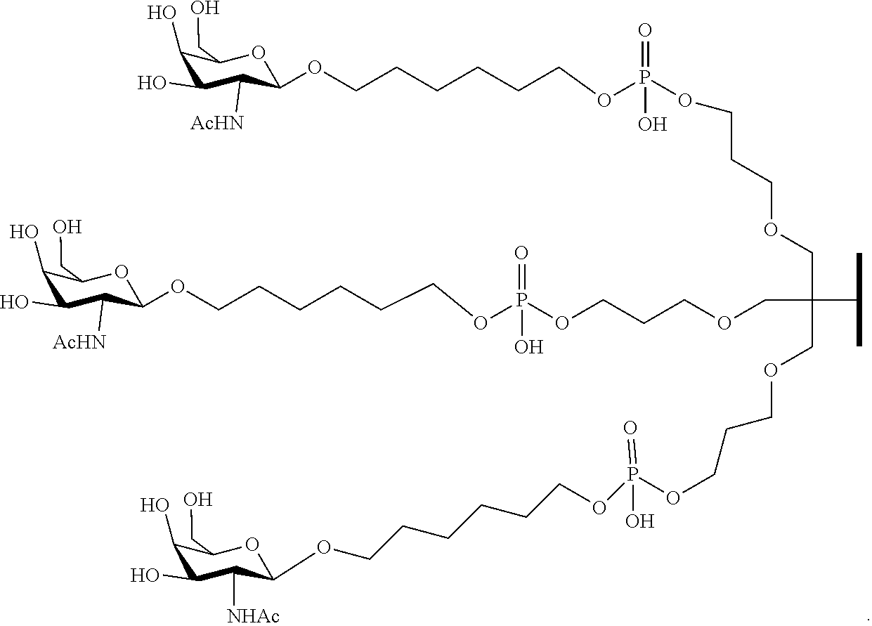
C1(O)C(O)C([AcHN])C(OCCCCCCOP(OCCCOCC(COCCCOP(OCCCCCCOC2C([NHAc])C(O)C(O)C(CO)O2)(O)=O)(COCCCOP(OCCCCCCOC2C([AcHN])C(O)C(O)C(CO)O2)(=O)O)C(C)C)(=O)O)OC1CO
